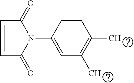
C1=CC(N2C(=O)C=CC2=O)=CC(C)=C1C
